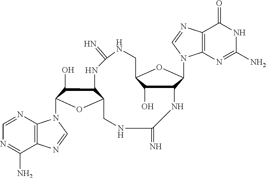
C12=C(N=CN=C1N)N(C1C(O)C3C(O1)CNC(=N)NC1C(O)C(CNC(=N)N3)OC1N1C3=C(N=C1)C(=O)NC(N)=N3)C=N2
